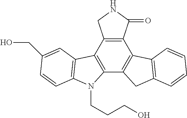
C12=C(C3=C(C4=C1C1=C(C4)C=CC=C1)N(CCCO)C1=C3C=C(CO)C=C1)CNC2=O
